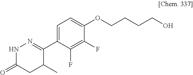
C1(C2=NNC(=O)CC2C)=CC=C(OCCCCO)C(F)=C1F
